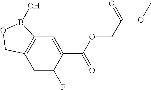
C12=C(C=C(F)C(C(OCC(OC)=O)=O)=C1)COB2O
